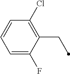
C1=C(F)C(CC)=C(Cl)C=C1
